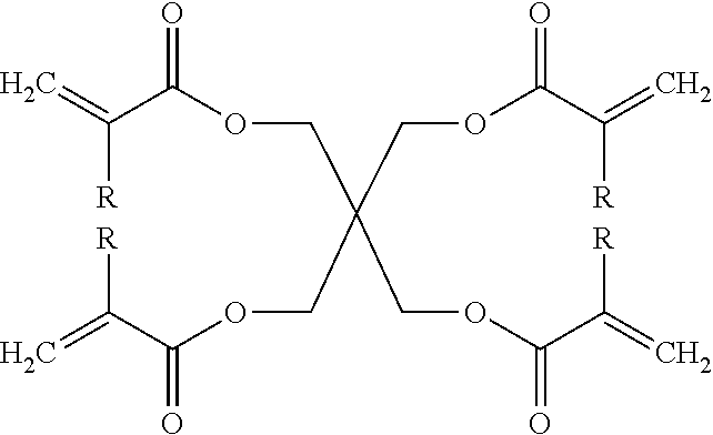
C=C(C(OCC(COC(C(=C)[R])=O)(COC(C(=C)[R])=O)COC(C(=C)[R])=O)=O)[R]
